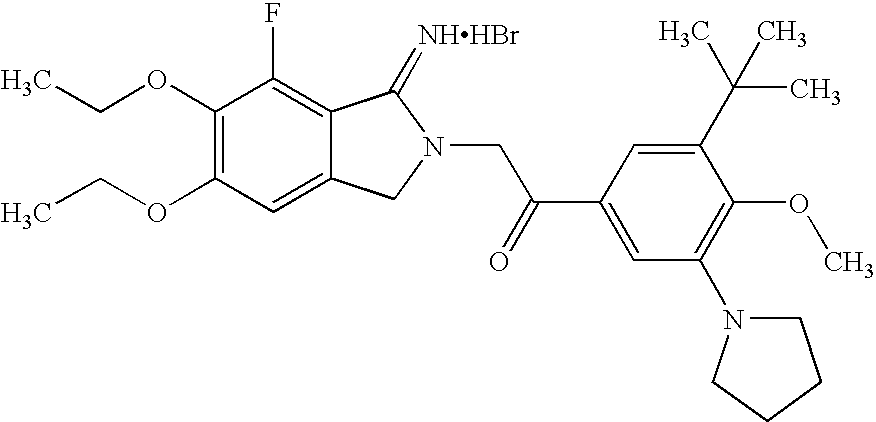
O(C1=C(OCC)C=C2C(=C1F)C(=[NHHBr])N(CC(C1=CC(N3CCCC3)=C(OC)C(C(C)(C)C)=C1)=O)C2)CC
